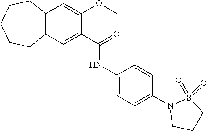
C12=C(C=C(C(=O)NC3=CC=C(N4CCCS4(=O)=O)C=C3)C(OC)=C1)CCCCC2
